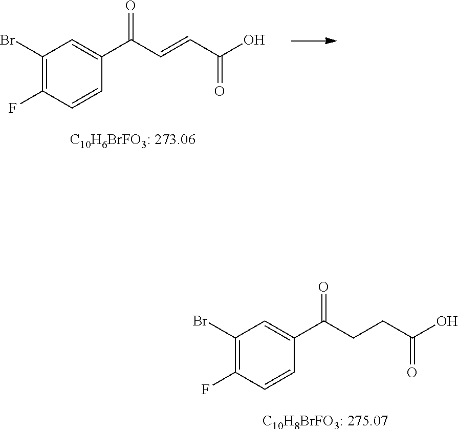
C1(F)=C(Br)C=C(C(=O)CCC(O)=O)C=C1.[C10H8BrFO3: 275.07].C1(F)=C(Br)C=C(C(=O)C=CC(O)=O)C=C1.[C10H6BrFO3: 273.06]
